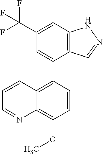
C12=C(C=C(C(F)(F)F)C=C1C1=C3C=CC=NC3=C(OC)C=C1)NN=C2
